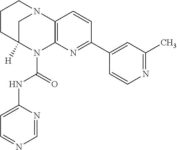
C1CC2([H])CN(C1)C1=C(N2C(=O)NC2=CC=NC=N2)N=C(C2=CC(C)=NC=C2)C=C1
